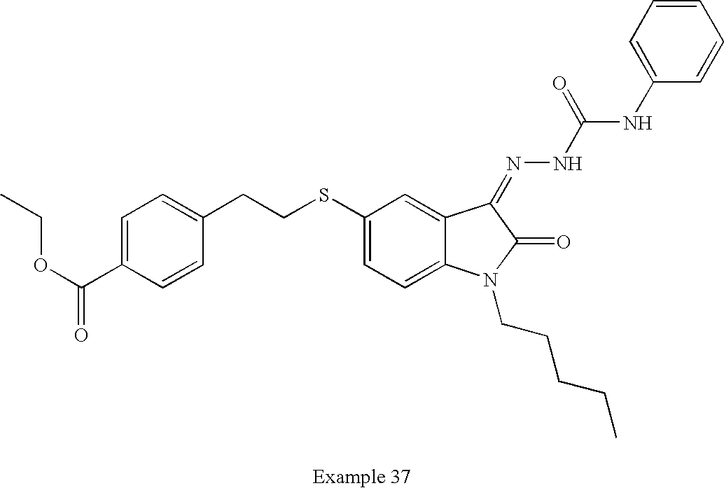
C1=C(C(OCC)=O)C=CC(CCSC2=CC=C3C(=C2)C(=NNC(NC2=CC=CC=C2)=O)C(=O)N3CCCCC)=C1
